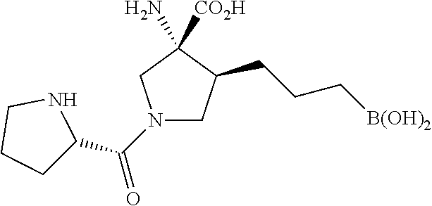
N1(C(=O)C2CCCN2)CC(CCC[B(OH)2])C(N)([CO2H])C1
